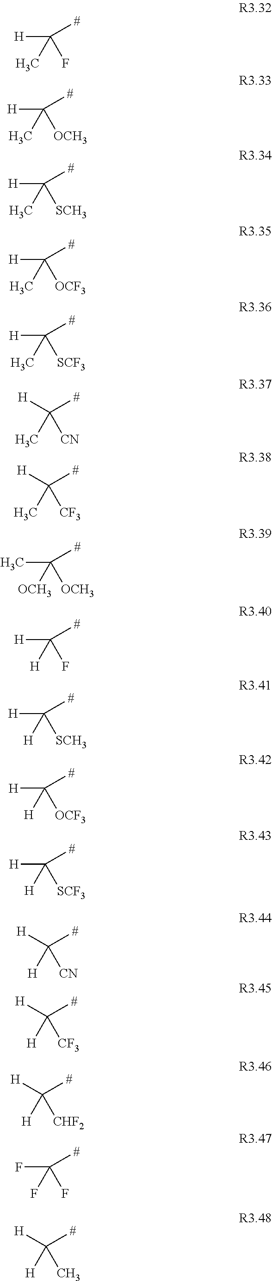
C([H])(C)([#])F.C([H])(C)([#])[OCH3].C([H])(C)([#])[SCH3].C([H])(C)([#])[OCF3].C([H])(C)([#])[SCF3].C([H])(C)([#])[CN].C([H])(C)([#])[CF3].C(C)([OCH3])([#])[OCH3].C([H])([H])([#])F.C([H])([H])([#])[SCH3].C([H])([H])([#])[OCF3].C([H])([H])([#])[SCF3].C([H])([H])([#])[CN].C([H])([H])([#])[CF3].C(F)(F)([#])F.C([H])([H])([#])[CHF2].C([H])([H])([#])C
